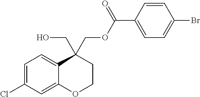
C1=C(Cl)C=C2C(=C1)C(CO)(COC(C1=CC=C(Br)C=C1)=O)CCO2
